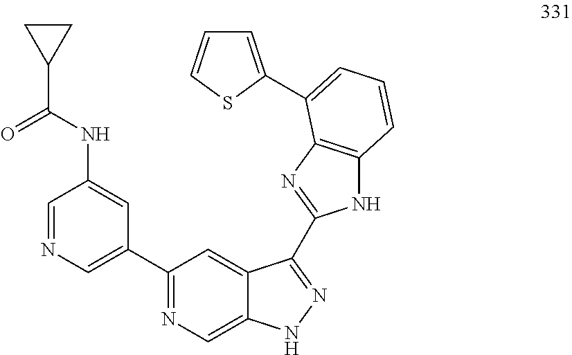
C1=NC=C(C2=NC=C3C(=C2)C(C2=NC4=C(N2)C=CC=C4C2=CC=CS2)=NN3)C=C1NC(C1CC1)=O
